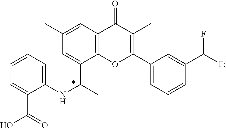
C1=CC=C(NC(C)C2=CC(C)=CC3=C2OC(C2=CC=CC(C(F)F)=C2)=C(C)C3=O)C(C(O)=O)=C1
